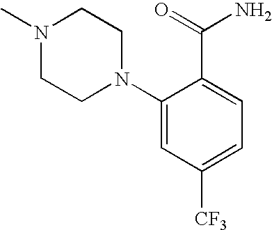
N1(C)CCN(C2=CC([CF3])=CC=C2C(=O)N)CC1
